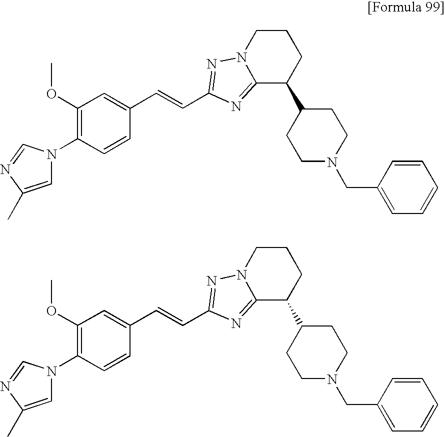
C1=C(C)N=CN1C1=C(OC)C=C(C=CC2=NN3CCCC(C4CCN(CC5=CC=CC=C5)CC4)C3=N2)C=C1.C1=C(C)N=CN1C1=C(OC)C=C(C=CC2=NN3CCCC(C4CCN(CC5=CC=CC=C5)CC4)C3=N2)C=C1
